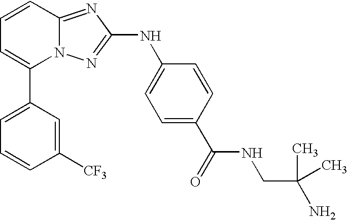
C1(C2=CC=CC3=NC(NC4=CC=C(C(=O)NCC(N)(C)C)C=C4)=NN23)=CC=CC([CF3])=C1
